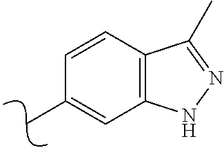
C12=C(C=CC(C)=C1)C(C)=NN2
